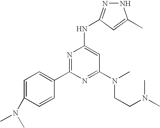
N1N=C(NC2=CC(N(CCN(C)C)C)=NC(C3=CC=C(N(C)C)C=C3)=N2)C=C1C
